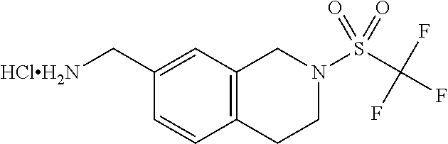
C12=C(C=C(C[HClH2N])C=C1)CN(S(C(F)(F)F)(=O)=O)CC2
